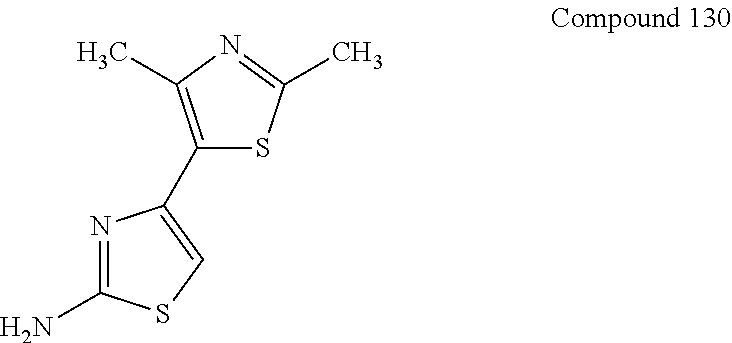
NC1=NC(C2=C(C)N=C(C)S2)=CS1
